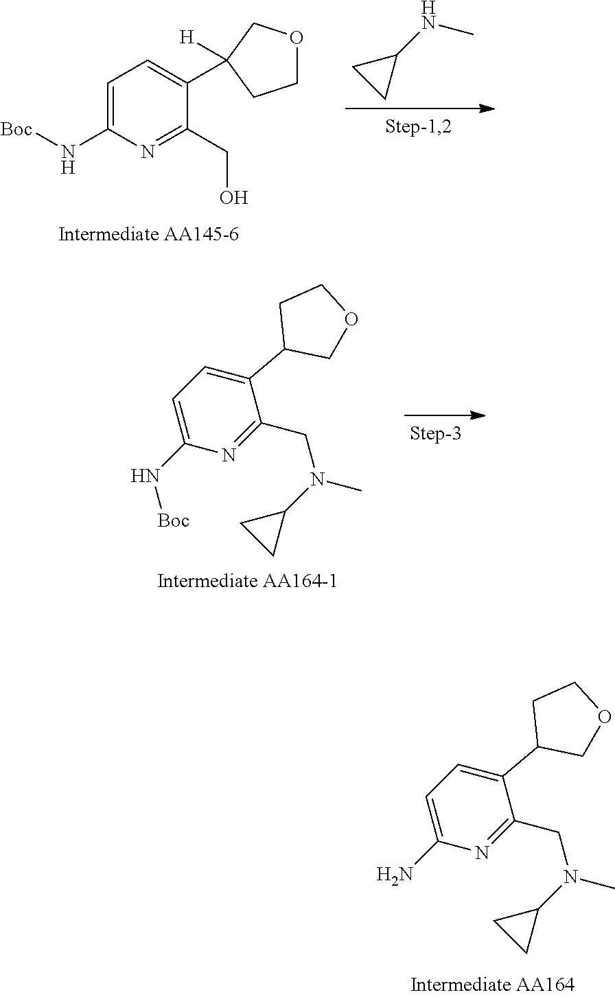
C1=C(N[Boc])N=C(CN(C2CC2)C)C(C2CCOC2)=C1.C1=C(N[Boc])N=C(CO)C(C2([H])COCC2)=C1.CNC1CC1.C1=C(N)N=C(CN(C2CC2)C)C(C2CCOC2)=C1
